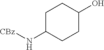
C1C(N[CBz])CCC(O)C1
